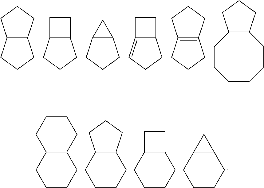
C12C(CCC1)CCC2.C12C(CCC1)CC2.C12C(CCC1)C2.C12=CCCC1CC2.C12=C(CCC1)CCC2.C1CCCCCC2C1CCC2.C1CCC2C(C1)CCCC2.C1CCC2C(C1)CCC2.C1CCC2C(C1)CC2.C1CCC2C(C1)C2
